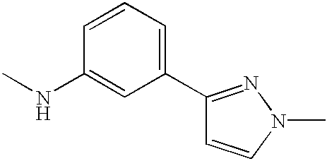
C1=CC(NC)=CC(C2=NN(C)C=C2)=C1
